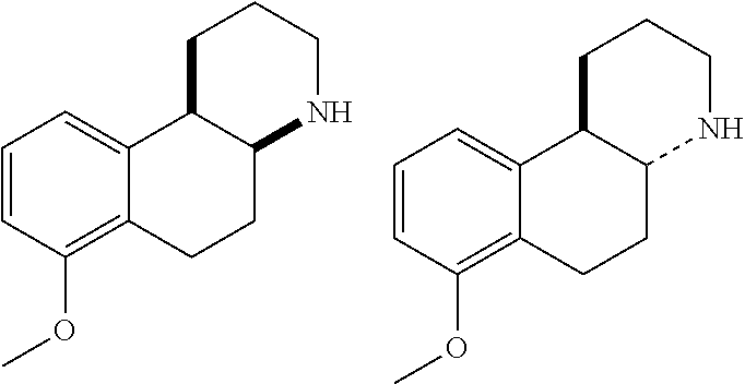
C1=CC(OC)=C2C(=C1)C1C(CC2)NCCC1.C1=CC(OC)=C2C(=C1)C1C(CC2)NCCC1
